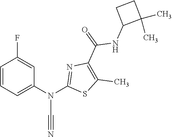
C1=CC=C(N(C2=NC(C(NC3C(C)(C)CC3)=O)=C(C)S2)C#N)C=C1F
